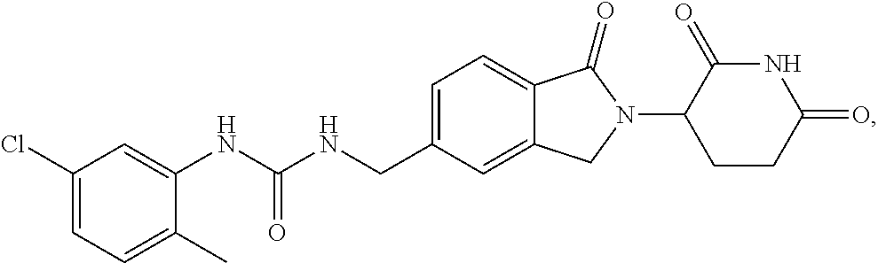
C1=C(CNC(NC2=CC(Cl)=CC=C2C)=O)C=C2C(=C1)C(=O)N(C1CCC(=O)NC1=O)C2
